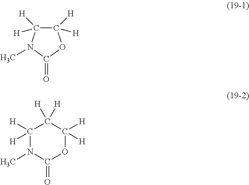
C1([H])([H])C([H])([H])N(C)C(=O)O1.C1([H])([H])N(C)C(=O)OC([H])([H])C1([H])[H]
